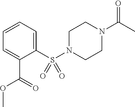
C1N(S(C2=CC=CC=C2C(=O)OC)(=O)=O)CCN(C(C)=O)C1
